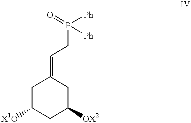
C1C([X1O])CC([OX2])CC1=CCP([Ph])([Ph])=O
